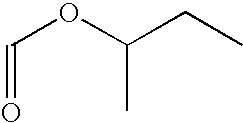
C(=O)OC(CC)C
